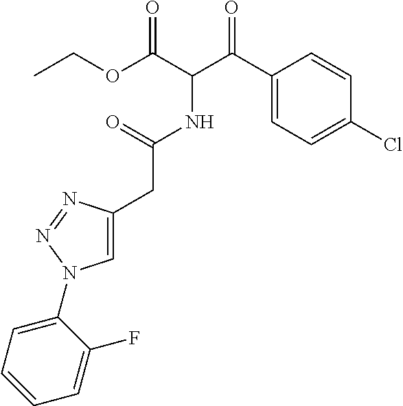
C1(C(C(C(OCC)=O)NC(CC2=CN(C3=CC=CC=C3F)N=N2)=O)=O)=CC=C(Cl)C=C1
